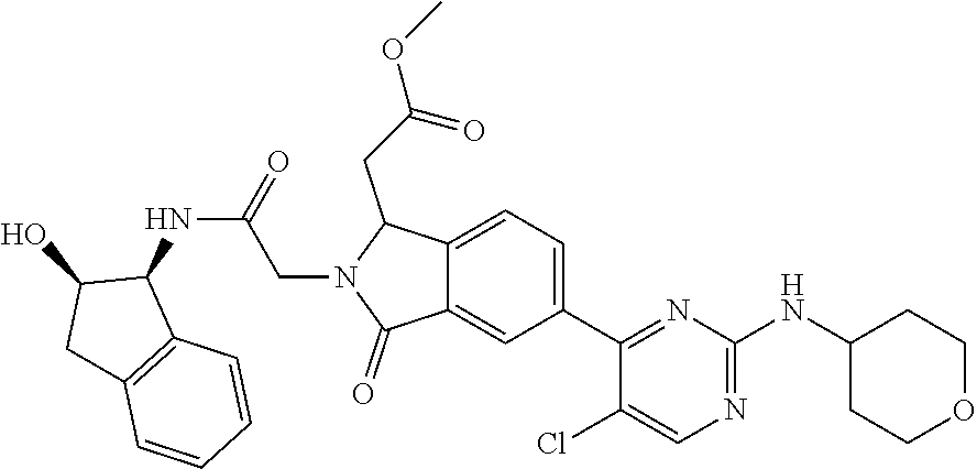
COC(CC1C2=CC=C(C3=NC(NC4CCOCC4)=NC=C3Cl)C=C2C(=O)N1CC(NC1C2=C(C=CC=C2)CC1O)=O)=O
